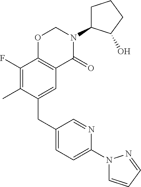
C1(CC2=CC3=C(C(F)=C2C)OCN(C2CCCC2O)C3=O)=CC=C(N2C=CC=N2)N=C1
